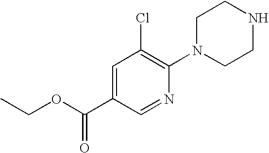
C1=C(C(=O)OCC)C=NC(N2CCNCC2)=C1Cl
